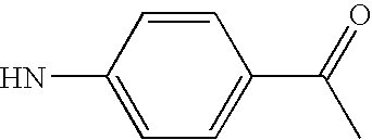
C1(C(=O)C)=CC=C(N)C=C1
